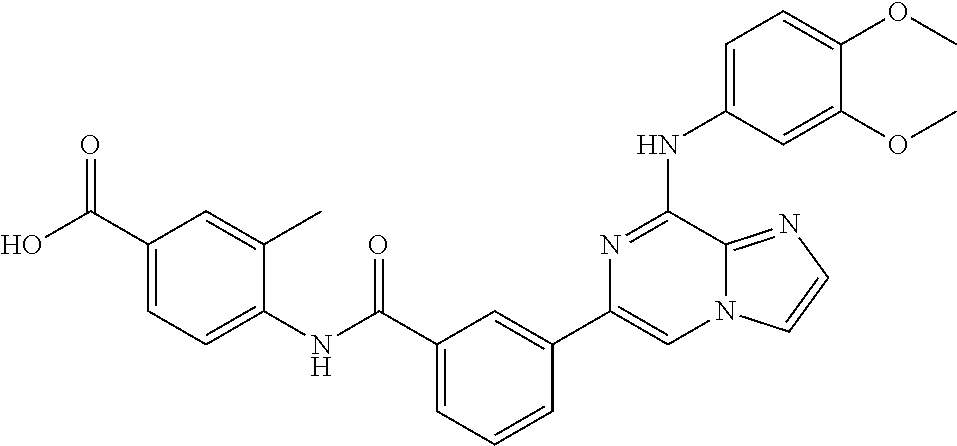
C1=C(NC2=NC(C3=CC(C(=O)NC4=CC=C(C(=O)O)C=C4C)=CC=C3)=CN3C2=NC=C3)C=C(OC)C(OC)=C1
